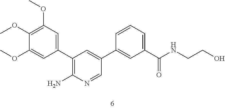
C1(OC)=C(OC)C=C(C2=C(N)N=CC(C3=CC(C(NCCO)=O)=CC=C3)=C2)C=C1OC
